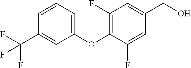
C1(OC2=C(F)C=C(CO)C=C2F)=CC=CC(C(F)(F)F)=C1
